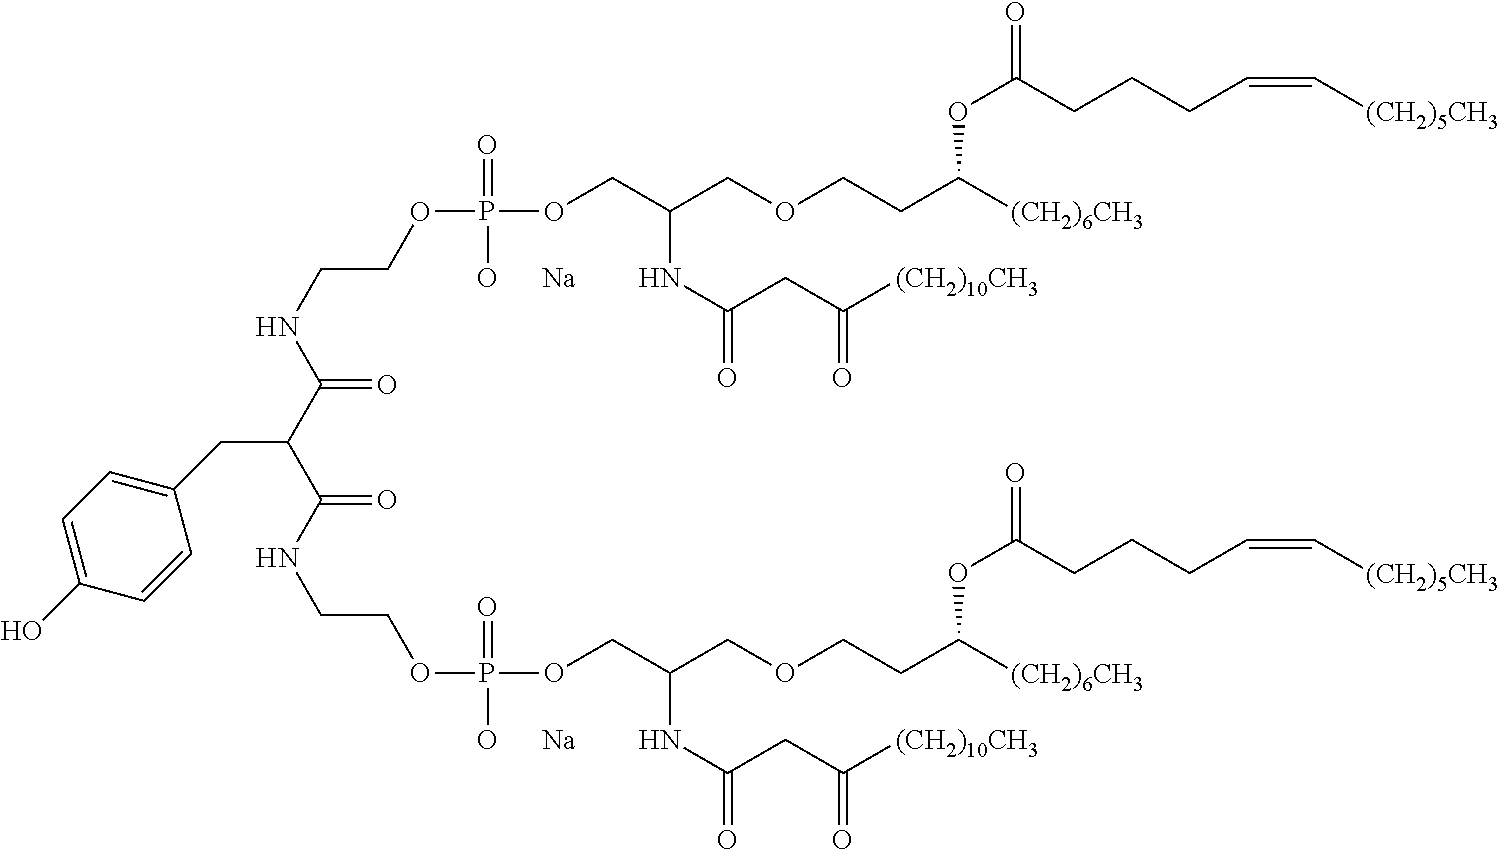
C(NCCOP(OCC(COCCC([(CH2)6CH3])OC(=O)CCCC=C[(CH2)5CH3])NC(=O)CC([(CH2)10CH3])=O)(=O)[O      Na])(=O)C(C(NCCOP(OCC(COCCC([(CH2)6CH3])OC(=O)CCCC=C[(CH2)5CH3])NC(=O)CC([(CH2)10CH3])=O)(=O)[O      Na])=O)CC1=CC=C(O)C=C1
